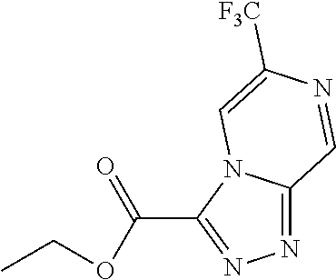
CCOC(=O)C1=NN=C2N1C=C([F3C])N=C2
